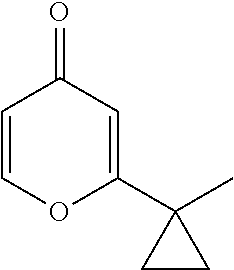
C1=COC(C2(C)CC2)=CC1=O
